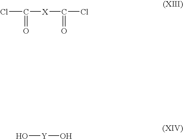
ClC([X]C(Cl)=O)=O.O[Y]O
